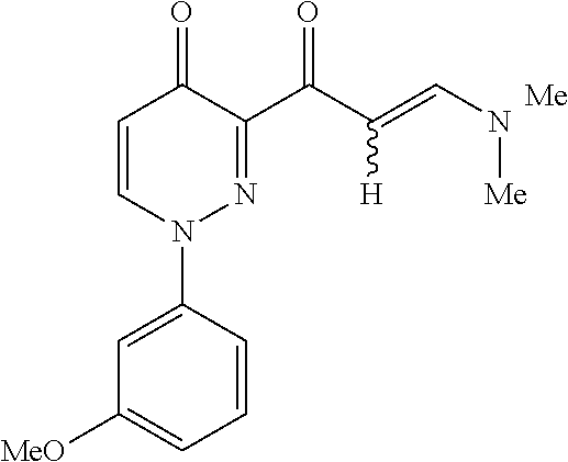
C1([MeO])=CC=CC(N2N=C(C(C(=CN[Me])[H])=O)C(=O)C=C2)=C1
